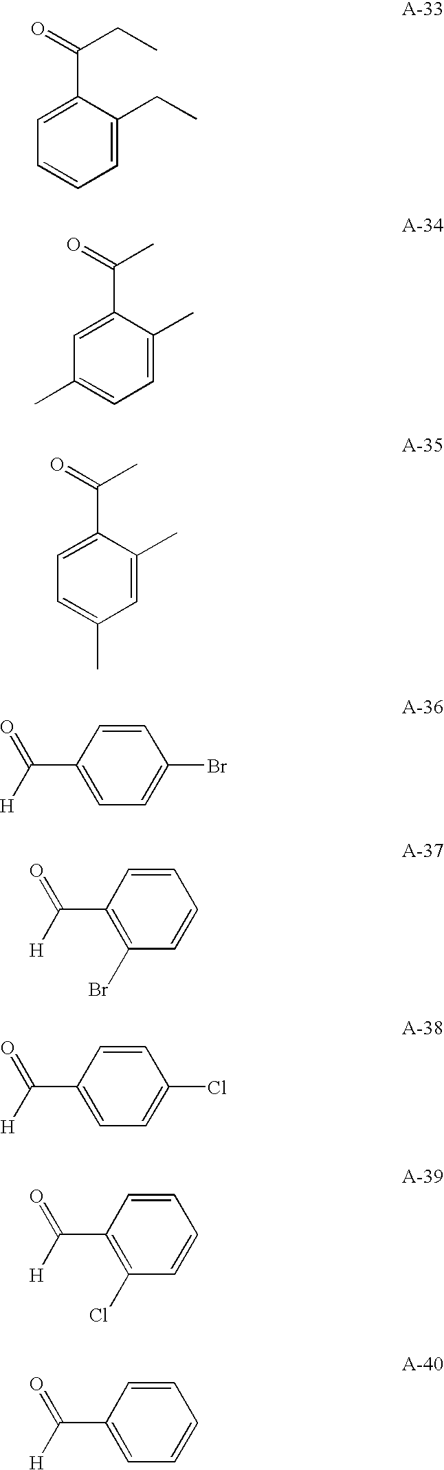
C1=C(CC)C(C(=O)CC)=CC=C1.C1=C(C)C(C(=O)C)=CC(C)=C1.C1=C(C)C(C(=O)C)=CC=C1C.C1=CC(C([H])=O)=CC=C1Br.C1=CC(C([H])=O)=C(Br)C=C1.C1=CC(C([H])=O)=CC=C1Cl.C1=CC(C([H])=O)=C(Cl)C=C1.C1=CC(C([H])=O)=CC=C1
